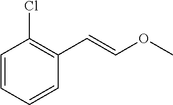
C1=CC=CC(C=COC)=C1Cl
